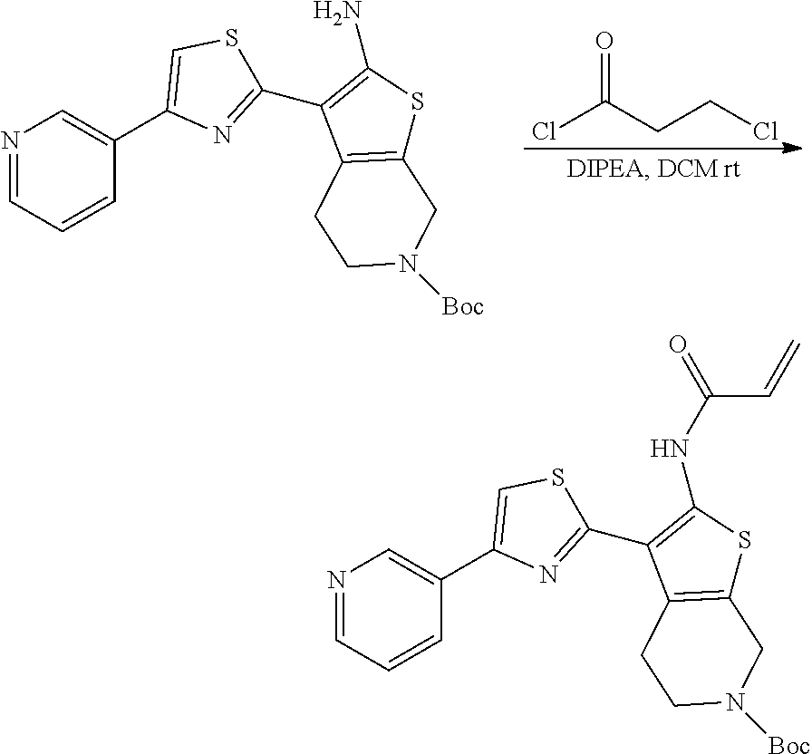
ClC(CCCl)=O.N1=CC=CC(C2=CSC(C3=C(N)SC4=C3CCN([Boc])C4)=N2)=C1.N1=CC=CC(C2=CSC(C3=C(NC(=O)C=C)SC4=C3CCN([Boc])C4)=N2)=C1
